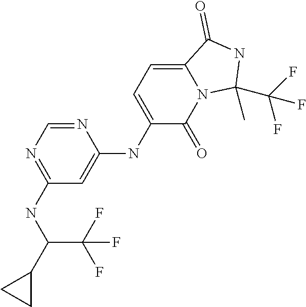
N1=CN=C(NC(C2CC2)C(F)(F)F)C=C1NC1=CC=C2N(C1=O)C(C)(C(F)(F)F)NC2=O
